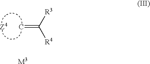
C=C([R3])[R4].[M3].[Z4]
